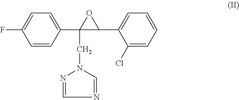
C1(CN2N=CN=C2)(C2=CC=C(F)C=C2)C(C2=CC=CC=C2Cl)O1
